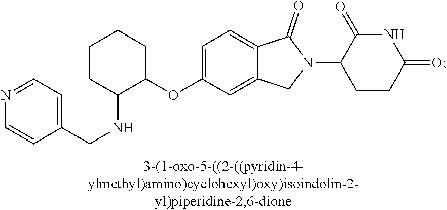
C1=C(OC2CCCCC2NCC2=CC=NC=C2)C=C2C(=C1)C(=O)N(C1CCC(=O)NC1=O)C2
